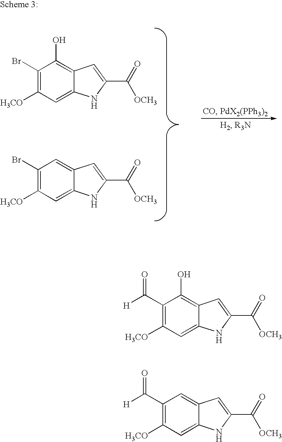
C1(Br)=C([H3CO])C=C2C(=C1O)C=C(C(=O)[OCH3])N2.C1(Br)=C([H3CO])C=C2C(=C1)C=C(C(=O)[OCH3])N2.C1(C([H])=O)=C([H3CO])C=C2C(=C1O)C=C(C(=O)[OCH3])N2.C1(C([H])=O)=C([H3CO])C=C2C(=C1)C=C(C(=O)[OCH3])N2
